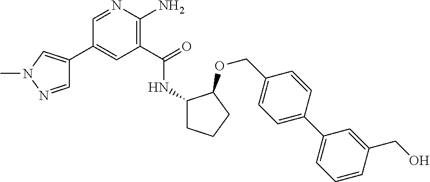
C1(C2=CN(C)N=C2)=CC(C(=O)NC2CCCC2OCC2=CC=C(C3=CC=CC(CO)=C3)C=C2)=C(N)N=C1
